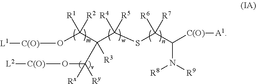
O(C(C(C([R5])([R4])SC([R7])([R6])C([C(O)][A1])N([R9])[R8])([R3])C(O[C(O)][L2])([Rx])[Ry])([R1])[R2])[C(O)][L1]
